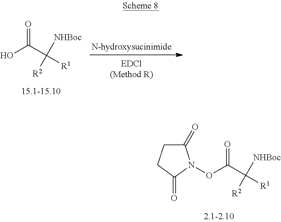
OC(C([NHBoc])([R2])[R1])=O.C1(=O)CCC(=O)N1OC(C([NHBoc])([R2])[R1])=O
